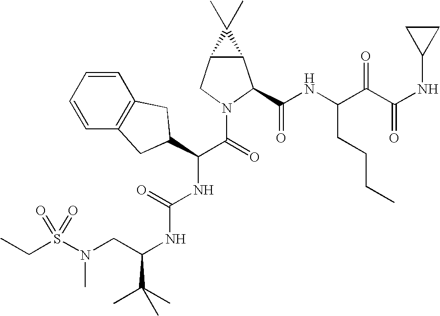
C1=CC=CC2=C1CC(C(C(=O)N1CC3C(C1C(NC(C(C(NC1CC1)=O)=O)CCCC)=O)C3(C)C)NC(NC(C(C)(C)C)CN(S(CC)(=O)=O)C)=O)C2
